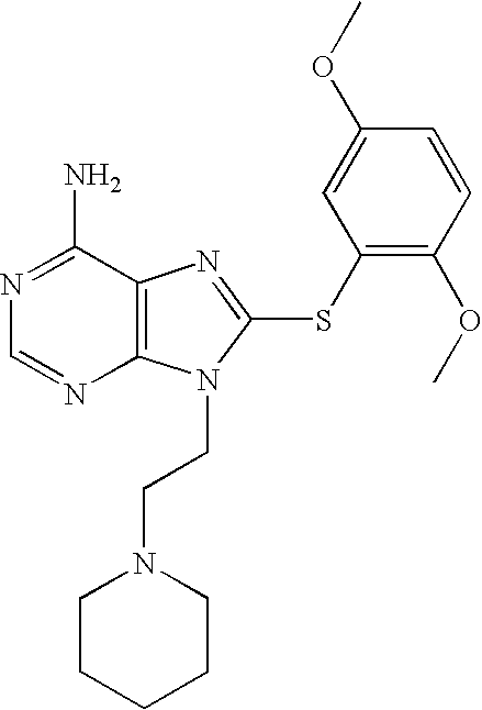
N1=C(N)C2=C(N=C1)N(CCN1CCCCC1)C(SC1=C(OC)C=CC(OC)=C1)=N2
